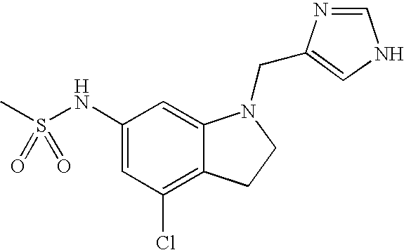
C1(NS(C)(=O)=O)=CC(Cl)=C2C(=C1)N(CC1=CNC=N1)CC2
